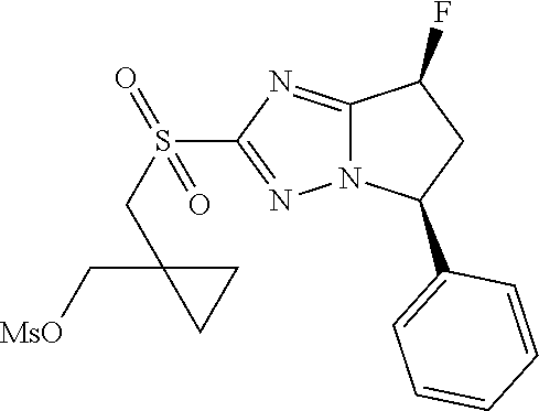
C12=NC(S(CC3(C[MsO])CC3)(=O)=O)=NN1C(C1=CC=CC=C1)CC2F
